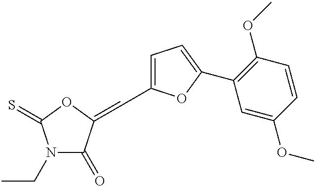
C1=C(C=C2C(=O)N(CC)C(=S)O2)OC(C2=C(OC)C=CC(OC)=C2)=C1
